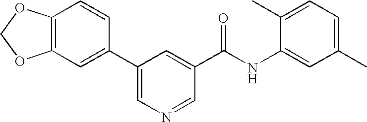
C12=C(C=C(C3=CN=CC(C(NC4=CC(C)=CC=C4C)=O)=C3)C=C1)OCO2
